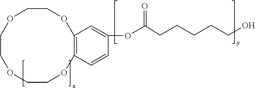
C12=C(OCCOCCOCCO1)C=C(OC(CCCCCO)=O)C=C2
